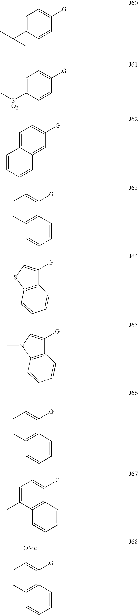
C1=CC([G])=CC=C1C(C)(C)C.C1=CC([G])=CC=C1[SO2]C.C12=CC([G])=CC=C1C=CC=C2.C12=C(C([G])=CC=C1)C=CC=C2.C12=C(C([G])=CS1)C=CC=C2.C12=C(C([G])=CN1C)C=CC=C2.C12=C(C([G])=C(C)C=C1)C=CC=C2.C12=C(C([G])=CC=C1C)C=CC=C2.C12=C(C([G])=C([OMe])C=C1)C=CC=C2
